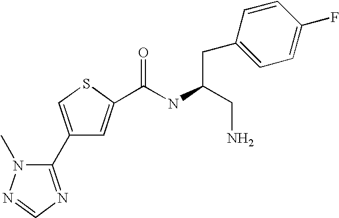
C1(C2=NC=NN2C)=CSC(C(NC(CN)CC2=CC=C(F)C=C2)=O)=C1
